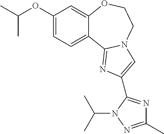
C1(OC(C)C)=CC=C2C(=C1)OCCN1C2=NC(C2=NC(C)=NN2C(C)C)=C1
